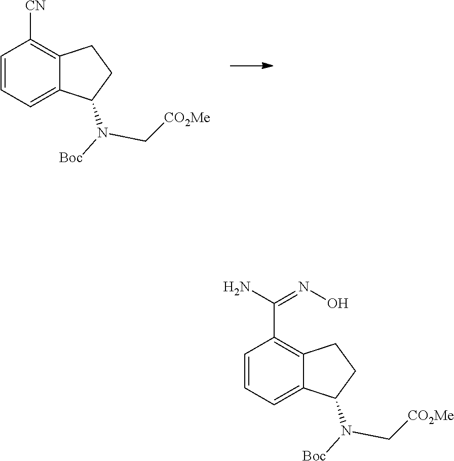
C1=CC=C2C(=C1C(N)=NO)CCC2N(C[CO2Me])[Boc].C1=CC=C2C(=C1[CN])CCC2N(C[CO2Me])[Boc]
